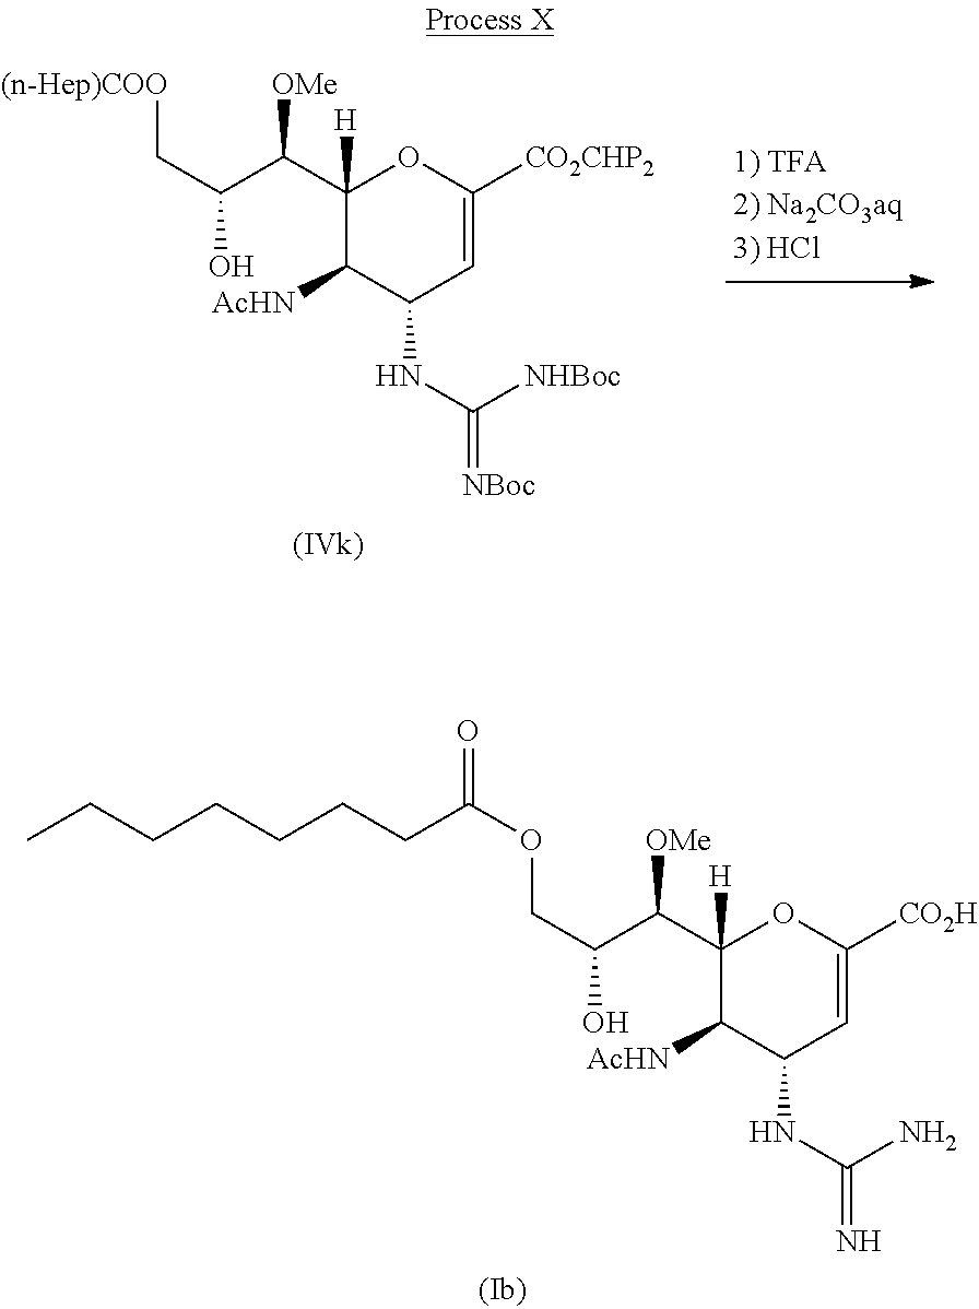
C1(C(C(C[(n-Hep)COO])O)[OMe])([H])C([AcHN])C(NC(=[NBoc])[NHBoc])C=C([CO2CHP2])O1.C1(C(C(COC(=O)CCCCCCC)O)[OMe])([H])C([AcHN])C(NC(=N)N)C=C([CO2H])O1
